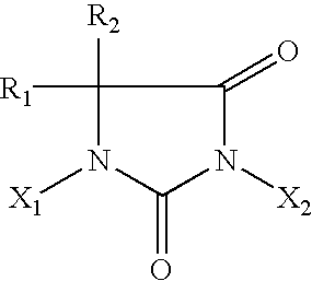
C1([R1])([R2])N([X1])C(=O)N([X2])C1=O
